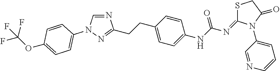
S1C(=NC(NC2=CC=C(CCC3=NN(C4=CC=C(OC(F)(F)F)C=C4)C=N3)C=C2)=O)N(C2=CC=CN=C2)C(=O)C1
